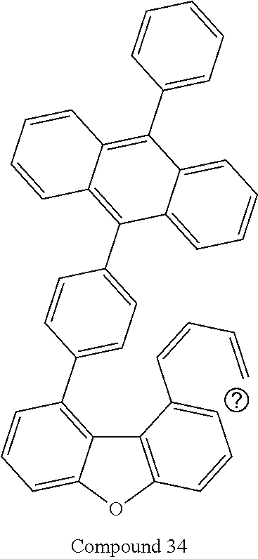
C12=C(OC3=CC=CC(C4=CC=C(C5=C6C(=C(C7=CC=CC=C7)C7=CC=CC=C57)C=CC=C6)C=C4)=C13)C=CC=C2C=CC=C
